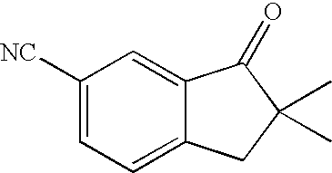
C1([NC])=CC=C2C(=C1)C(=O)C(C)(C)C2
